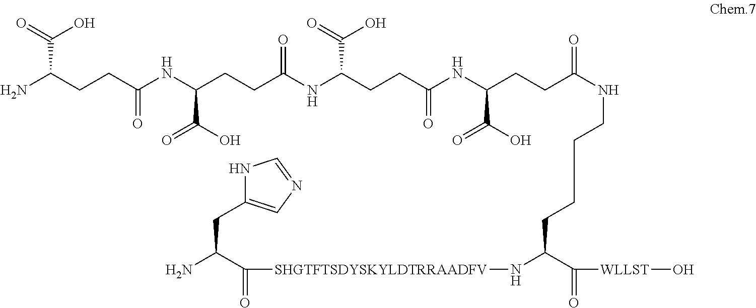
NC(CCC(NC(CCC(NC(CCC(NC(CCC(NCCCCC(C([WLLST]O)=O)N[SHGTFTSDYSKYLDTRRAADFV]C(C(N)CC1=CN=CN1)=O)=O)C(=O)O)=O)C(O)=O)=O)C(=O)O)=O)C(O)=O
